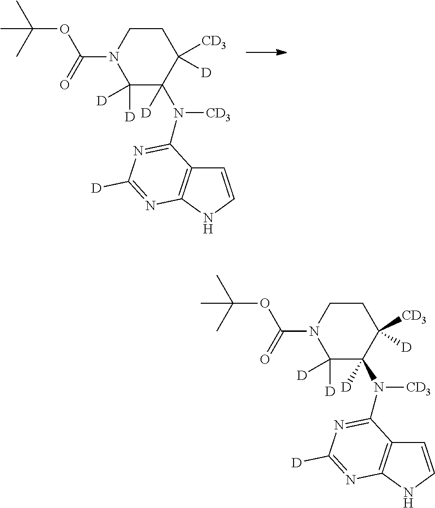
C1CN(C(OC(C)(C)C)=O)C([D])([D])C([D])(N([CD3])C2=NC([D])=NC3=C2C=CN3)C1([CD3])[D].C1CN(C(OC(C)(C)C)=O)C([D])([D])C([D])(N([CD3])C2=NC([D])=NC3=C2C=CN3)C1([CD3])[D]
